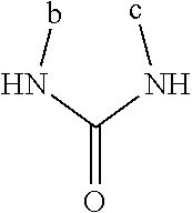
cNC(Nb)=O
